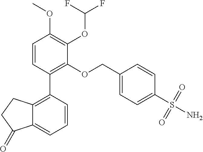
C1=CC(C2=C3C(=CC=C2)C(=O)CC3)=C(OCC2=CC=C(S(N)(=O)=O)C=C2)C(OC(F)F)=C1OC
